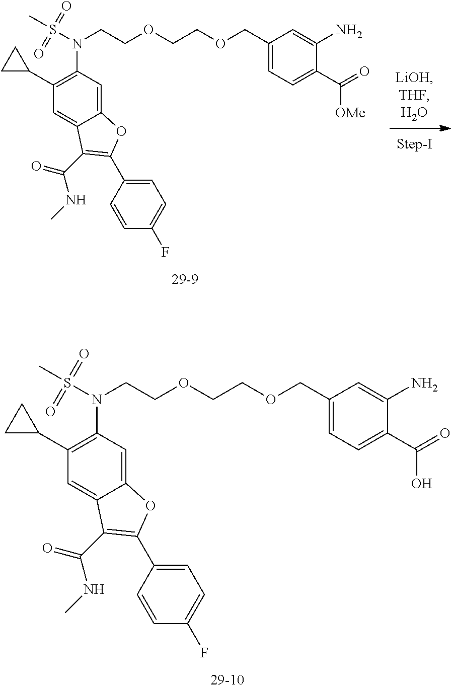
C(OCCOCCN(S(C)(=O)=O)C1=C(C2CC2)C=C2C(=C1)OC(C1=CC=C(F)C=C1)=C2C(=O)NC)C1=CC=C(C(O)=O)C(N)=C1.C(OCCOCCN(S(C)(=O)=O)C1=C(C2CC2)C=C2C(=C1)OC(C1=CC=C(F)C=C1)=C2C(=O)NC)C1=CC=C(C([OMe])=O)C(N)=C1
